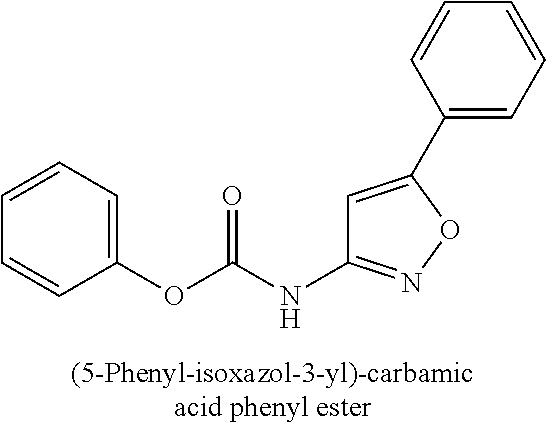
C1(OC(NC2=NOC(C3=CC=CC=C3)=C2)=O)=CC=CC=C1
